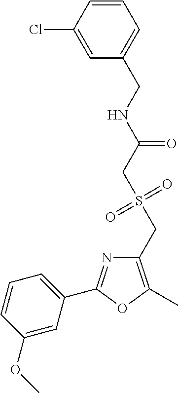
C1(OC)=CC(C2=NC(CS(=O)(=O)CC(=O)NCC3=CC=CC(Cl)=C3)=C(C)O2)=CC=C1
